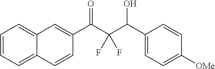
C12=CC=CC=C1C=CC(C(C(C(O)C1=CC=C([OMe])C=C1)(F)F)=O)=C2
